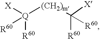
[X][Q]([(CH2)m]C([R60])([X])[R60])([R60])[R60]
